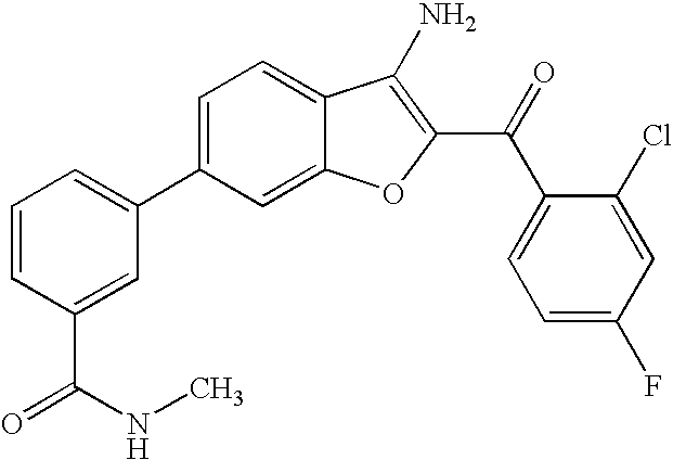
C1=CC(C(NC)=O)=CC(C2=CC=C3C(=C2)OC(C(C2=CC=C(F)C=C2Cl)=O)=C3N)=C1
